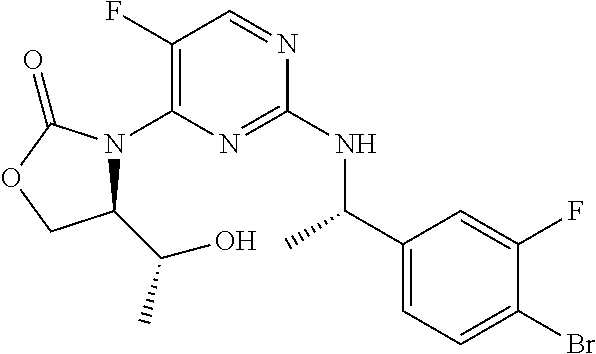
C1(F)=C(N2C(C(C)O)COC2=O)N=C(NC(C2=CC=C(Br)C(F)=C2)C)N=C1
